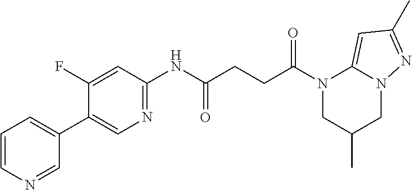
C1=CN=CC(C2=CN=C(NC(CCC(N3CC(C)CN4C3=CC(C)=N4)=O)=O)C=C2F)=C1
